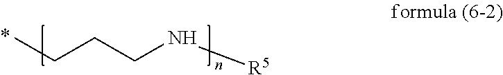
CCCCN[R5]
